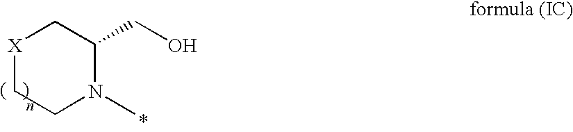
[X]1CCN(C)C(CO)C1
